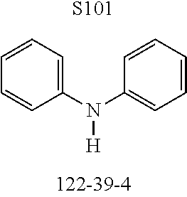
C1(N(C2=CC=CC=C2)[H])=CC=CC=C1.[S101]
